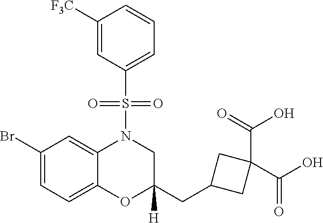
C1([F3C])=CC(S(=O)(=O)N2C3=CC(Br)=CC=C3OC(CC3CC(C(=O)O)(C(=O)O)C3)([H])C2)=CC=C1
